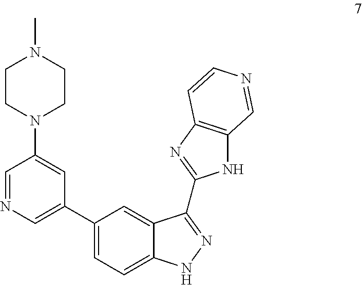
N1C2=C(N=C1C1=NNC3=CC=C(C4=CN=CC(N5CCN(C)CC5)=C4)C=C31)C=CN=C2
